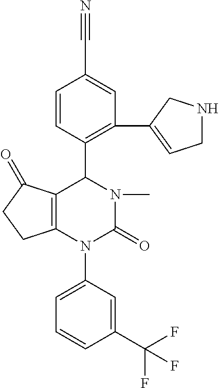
C12=C(N(C3=CC=CC(C(F)(F)F)=C3)C(=O)N(C)C1C1=C(C3=CCNC3)C=C(C#N)C=C1)CCC2=O
